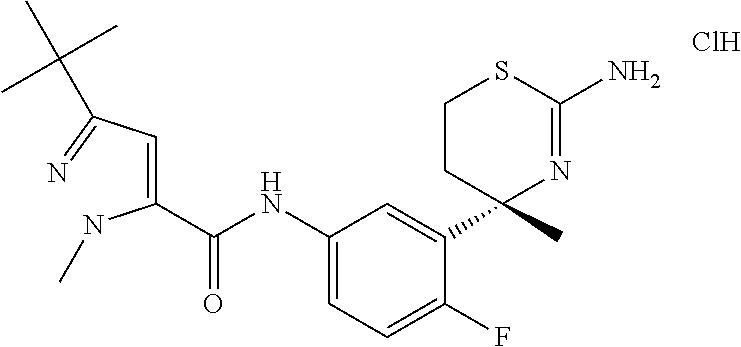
Cl.C(C(NC1=CC=C(F)C(C2(C)N=C(N)SCC2)=C1)=O)(=CC(=N)C(C)(C)C)NC
